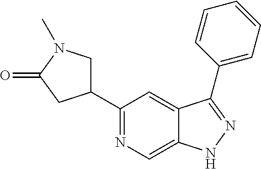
C1(C2CN(C)C(=O)C2)=NC=C2C(=C1)C(C1=CC=CC=C1)=NN2
